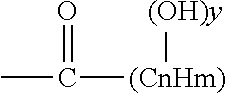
CC([(CnHm)][(OH)y])=O
